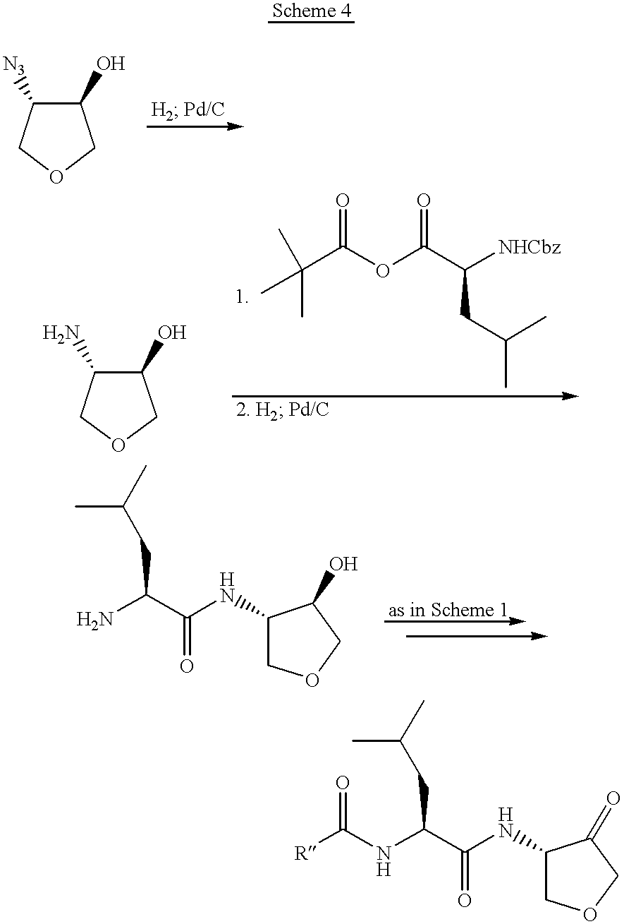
C1(O)C([N3])COC1.C1(O)C(N)COC1.C(C(OC(C([NHCbz])CC(C)C)=O)=O)(C)(C)C.C1(NC(C(N)CC(C)C)=O)COCC1O.[R]C(NC(C(NC1COCC1=O)=O)CC(C)C)=O
